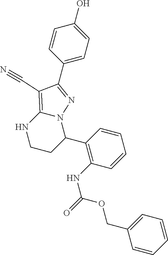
OC1=CC=C(C2=NN3C(=C2C#N)NCCC3C2=C(NC(=O)OCC3=CC=CC=C3)C=CC=C2)C=C1
